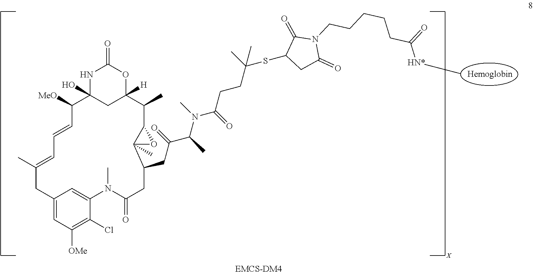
[EMCS-DM4].N1C2(O)CC([H])(OC1=O)C(C)C1C(C)(C(CC(=O)C(C)N(C(CCC(SC3CC(=O)N(CCCCCC([HN*]C)=O)C3=O)(C)C)=O)C)CC(=O)N(C)C3=CC(=CC([OMe])=C3Cl)CC(C)=CC=CC2[MeO])O1.[X]
